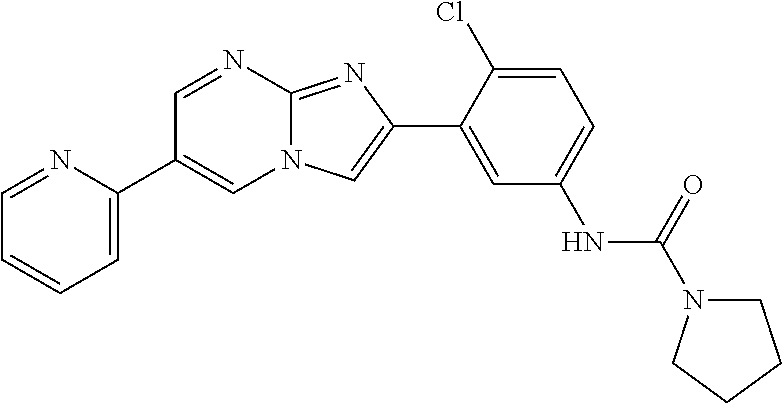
C1=NC2=NC(C3=CC(NC(=O)N4CCCC4)=CC=C3Cl)=CN2C=C1C1=CC=CC=N1
